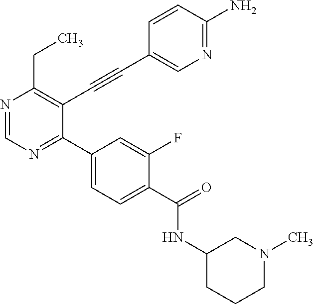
N1=CN=C(C2=CC=C(C(NC3CCCN(C)C3)=O)C(F)=C2)C(C#CC2=CN=C(N)C=C2)=C1CC
